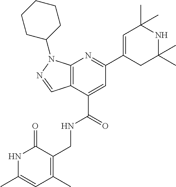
C12=C(C(C(=O)NCC3=C(C)C=C(C)NC3=O)=CC(C3=CC(C)(C)NC(C)(C)C3)=N1)C=NN2C1CCCCC1
